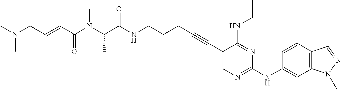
C1(C#CCCCNC(C(N(C(C=CCN(C)C)=O)C)C)=O)=CN=C(NC2=CC3=C(C=C2)C=NN3C)N=C1NCC
